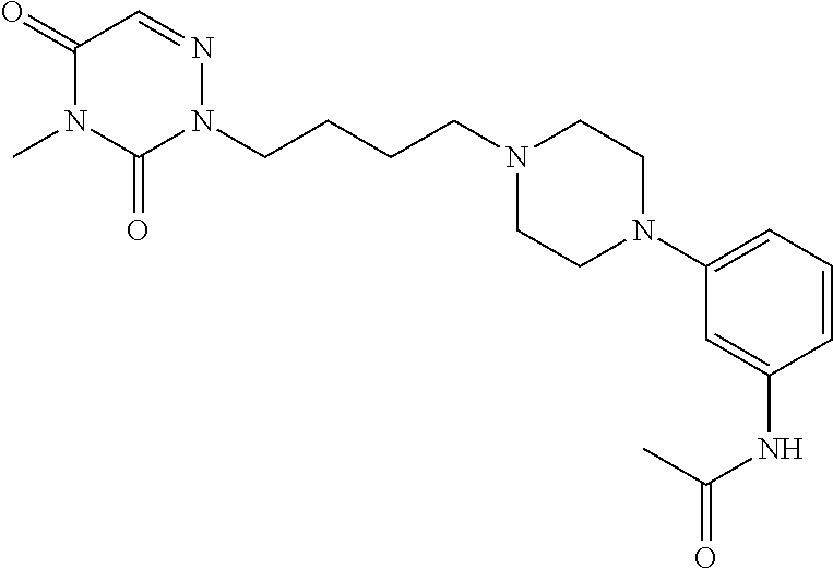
N1(CCCCN2N=CC(=O)N(C)C2=O)CCN(C2=CC=CC(NC(=O)C)=C2)CC1
